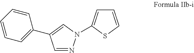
C1=C(N2N=CC(C3=CC=CC=C3)=C2)SC=C1
